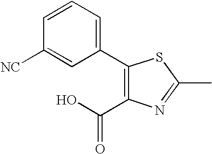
C1=CC=C(C2=C(C(O)=O)N=C(C)S2)C=C1[NC]
